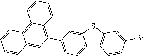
C12=CC=C(C3=C4C(=C5C(=C3)C=CC=C5)C=CC=C4)C=C1SC1=C2C=CC(Br)=C1
